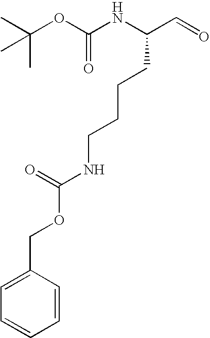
C(OC(NC(C=O)CCCCNC(=O)OCC1=CC=CC=C1)=O)(C)(C)C
